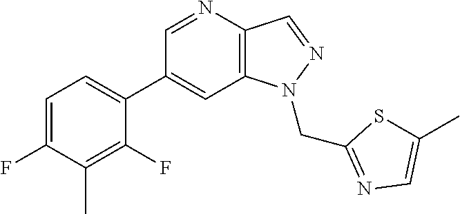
C1(C2=CC=C(F)C(C)=C2F)=CC2=C(C=NN2CC2=NC=C(C)S2)N=C1
